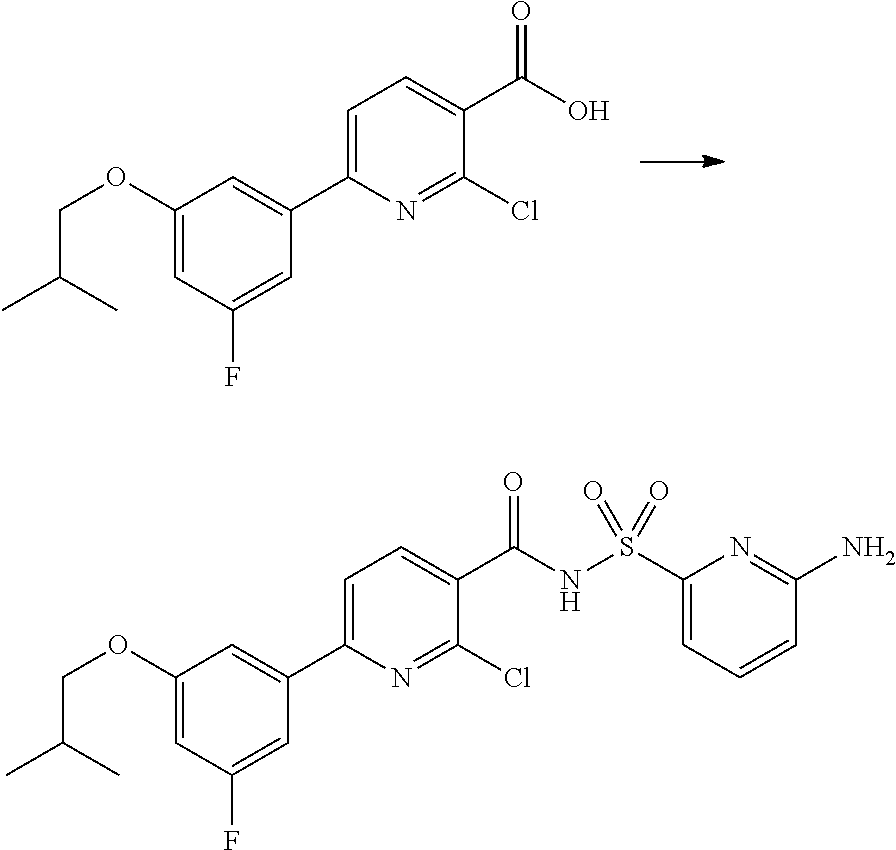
OC(C1=CC=C(C2=CC(OCC(C)C)=CC(F)=C2)N=C1Cl)=O.N(C(C1=CC=C(C2=CC(OCC(C)C)=CC(F)=C2)N=C1Cl)=O)S(C1=CC=CC(N)=N1)(=O)=O
